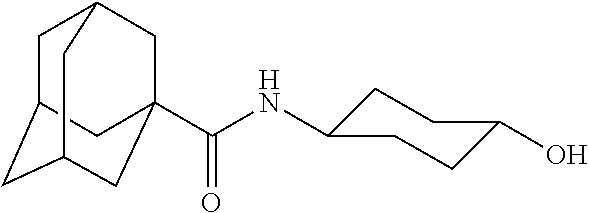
C12CC3(C(NC4CCC(O)CC4)=O)CC(C1)CC(C2)C3
